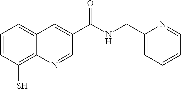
C1=CC(S)=C2C(=C1)C=C(C(NCC1=CC=CC=N1)=O)C=N2
